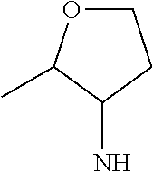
O1CCC(N)C1C
